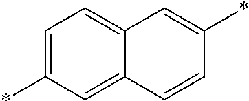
C1=C(*)C=C2C(=C1)C=C(*)C=C2
